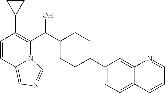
C1=CC2=CN=CN2C(C(C2CCC(C3=CC=C4C(=C3)N=CC=C4)CC2)O)=C1C1CC1
